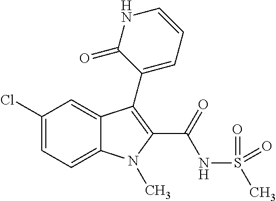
C1(Cl)=CC=C2C(=C1)C(C1=CC=CNC1=O)=C(C(=O)NS(C)(=O)=O)N2C
